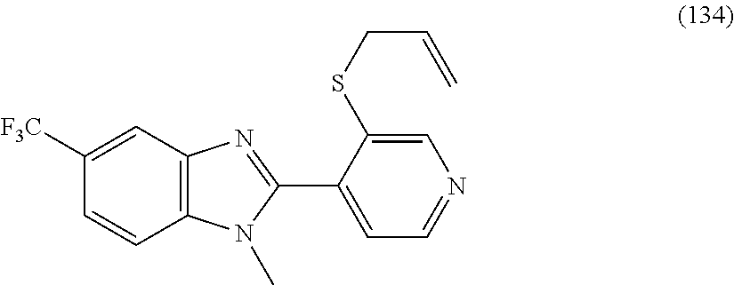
C12=C(C=C([F3C])C=C1)N=C(C1=CC=NC=C1SCC=C)N2C
